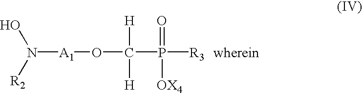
N([A1]OC(P([R3])(=O)[OX4])([H])[H])([R2])O
